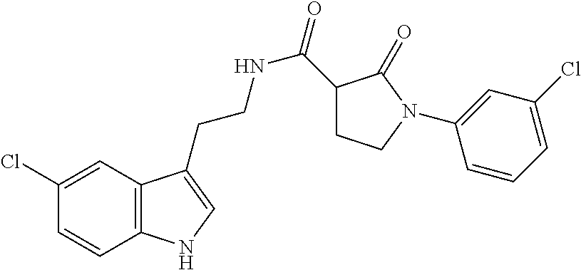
C12=C(C=C(Cl)C=C1)C(CCNC(=O)C1CCN(C3=CC(Cl)=CC=C3)C1=O)=CN2
